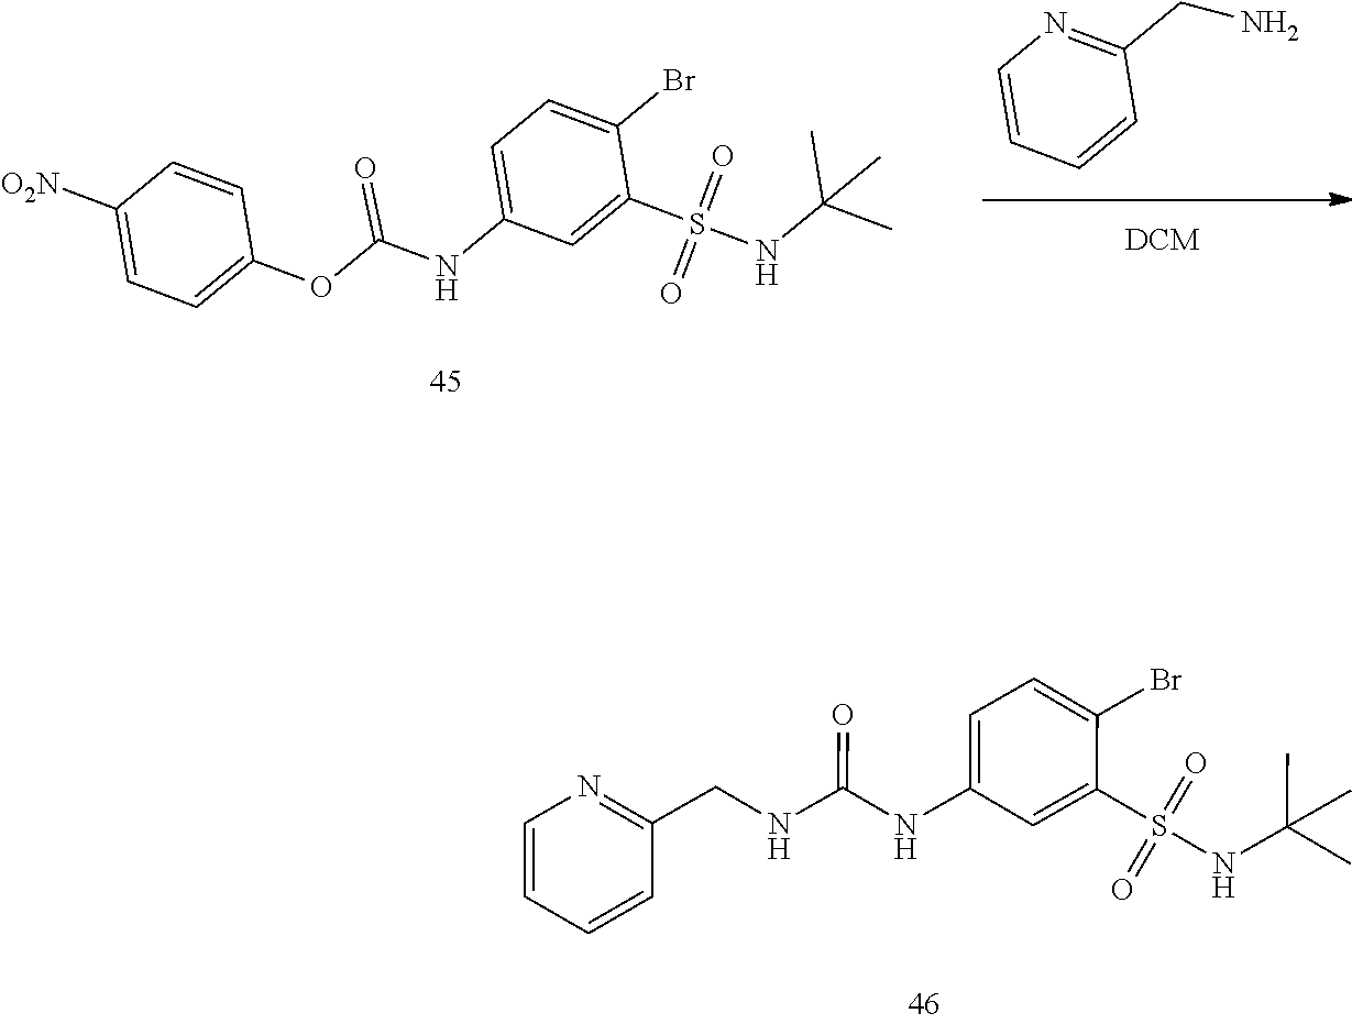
C1([O2N])=CC=C(OC(NC2=CC=C(Br)C(S(NC(C)(C)C)(=O)=O)=C2)=O)C=C1.C1=CN=C(CN)C=C1.C1(CNC(NC2=CC=C(Br)C(S(NC(C)(C)C)(=O)=O)=C2)=O)=NC=CC=C1
